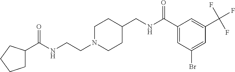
C1C(C(NCCN2CCC(CNC(C3=CC(Br)=CC(C(F)(F)F)=C3)=O)CC2)=O)CCC1
